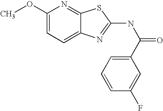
C1(OC)=CC=C2C(=N1)SC(NC(=O)C1=CC=CC(F)=C1)=N2
